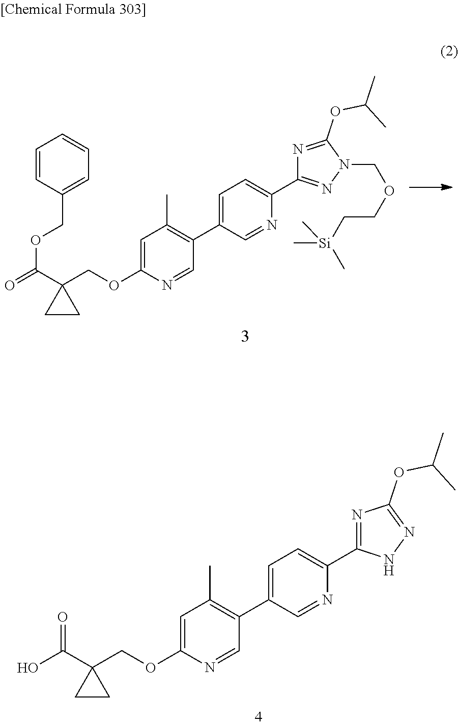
OC(C1(COC2=CC(C)=C(C3=CC=C(C4=NC(OC(C)C)=NN4)N=C3)C=N2)CC1)=O.O=C(C1(COC2=CC(C)=C(C3=CC=C(C4=NN(COCC[Si](C)(C)C)C(OC(C)C)=N4)N=C3)C=N2)CC1)OCC1=CC=CC=C1
